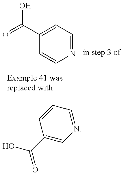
C1=CN=CC=C1C(=O)O.C1(C(O)=O)=CN=CC=C1
